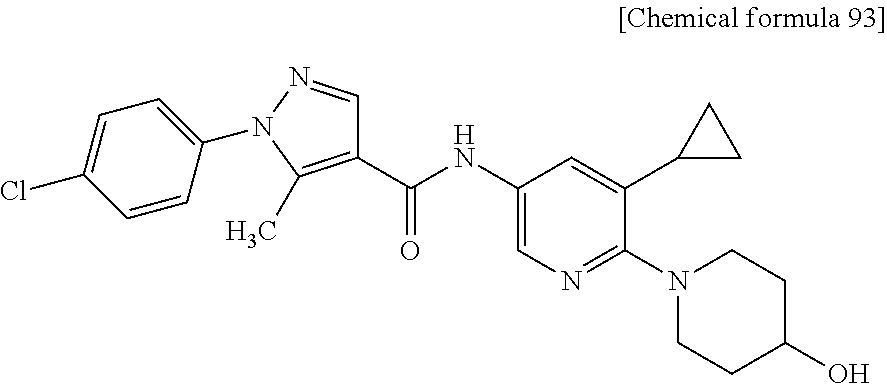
C1(C(NC2=CN=C(N3CCC(O)CC3)C(C3CC3)=C2)=O)=C(C)N(C2=CC=C(Cl)C=C2)N=C1
